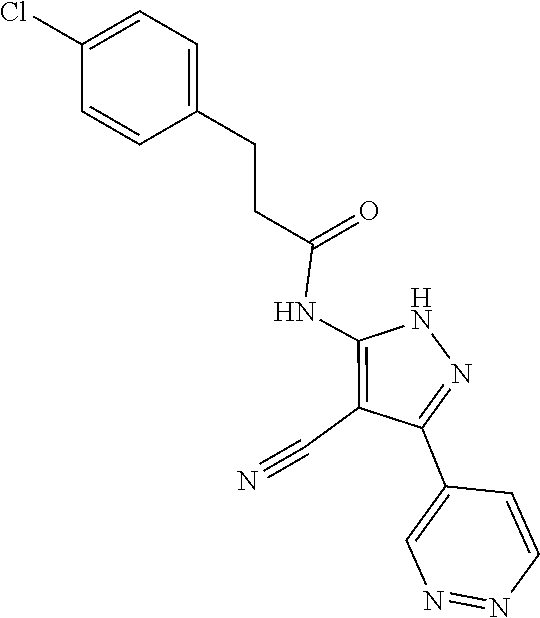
N1C(NC(CCC2=CC=C(Cl)C=C2)=O)=C(C#N)C(C2=CN=NC=C2)=N1
